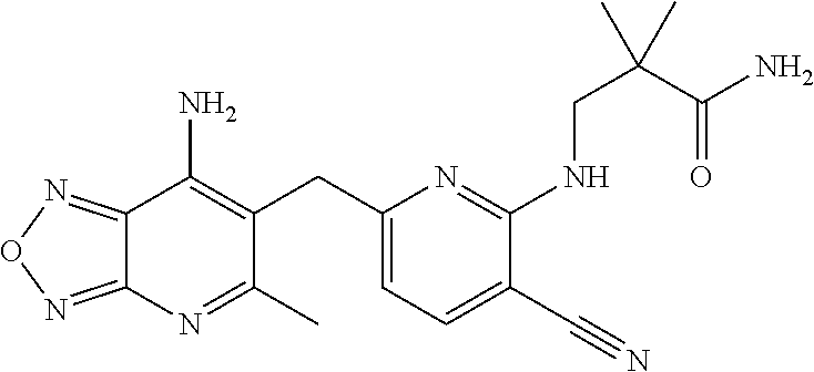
C12=NON=C1N=C(C)C(CC1=CC=C(C#N)C(NCC(C(N)=O)(C)C)=N1)=C2N
